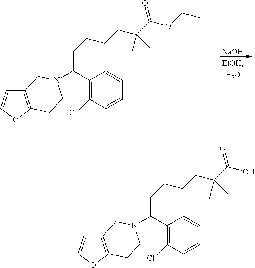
[NaOH].C12=C(OC=C1)CCN(C(CCCCC(C(=O)OCC)(C)C)C1=C(Cl)C=CC=C1)C2.C12=C(OC=C1)CCN(C(CCCCC(C(=O)O)(C)C)C1=C(Cl)C=CC=C1)C2
